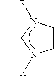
C1=CN([R])C(C)N1[R]
